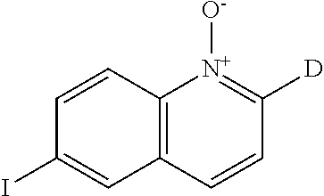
C1=CC2=C(C=C1I)C=CC([D])=[N+]2[O-]
